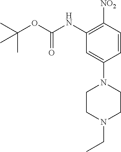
C1CN(CC)CCN1C1=CC(NC(=O)OC(C)(C)C)=C([NO2])C=C1
